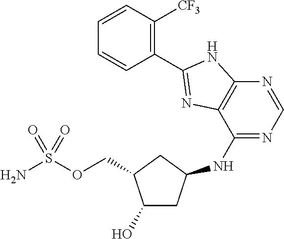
C(OS(N)(=O)=O)C1C(O)CC(NC2=NC=NC3=C2N=C(C2=C([CF3])C=CC=C2)N3)C1
